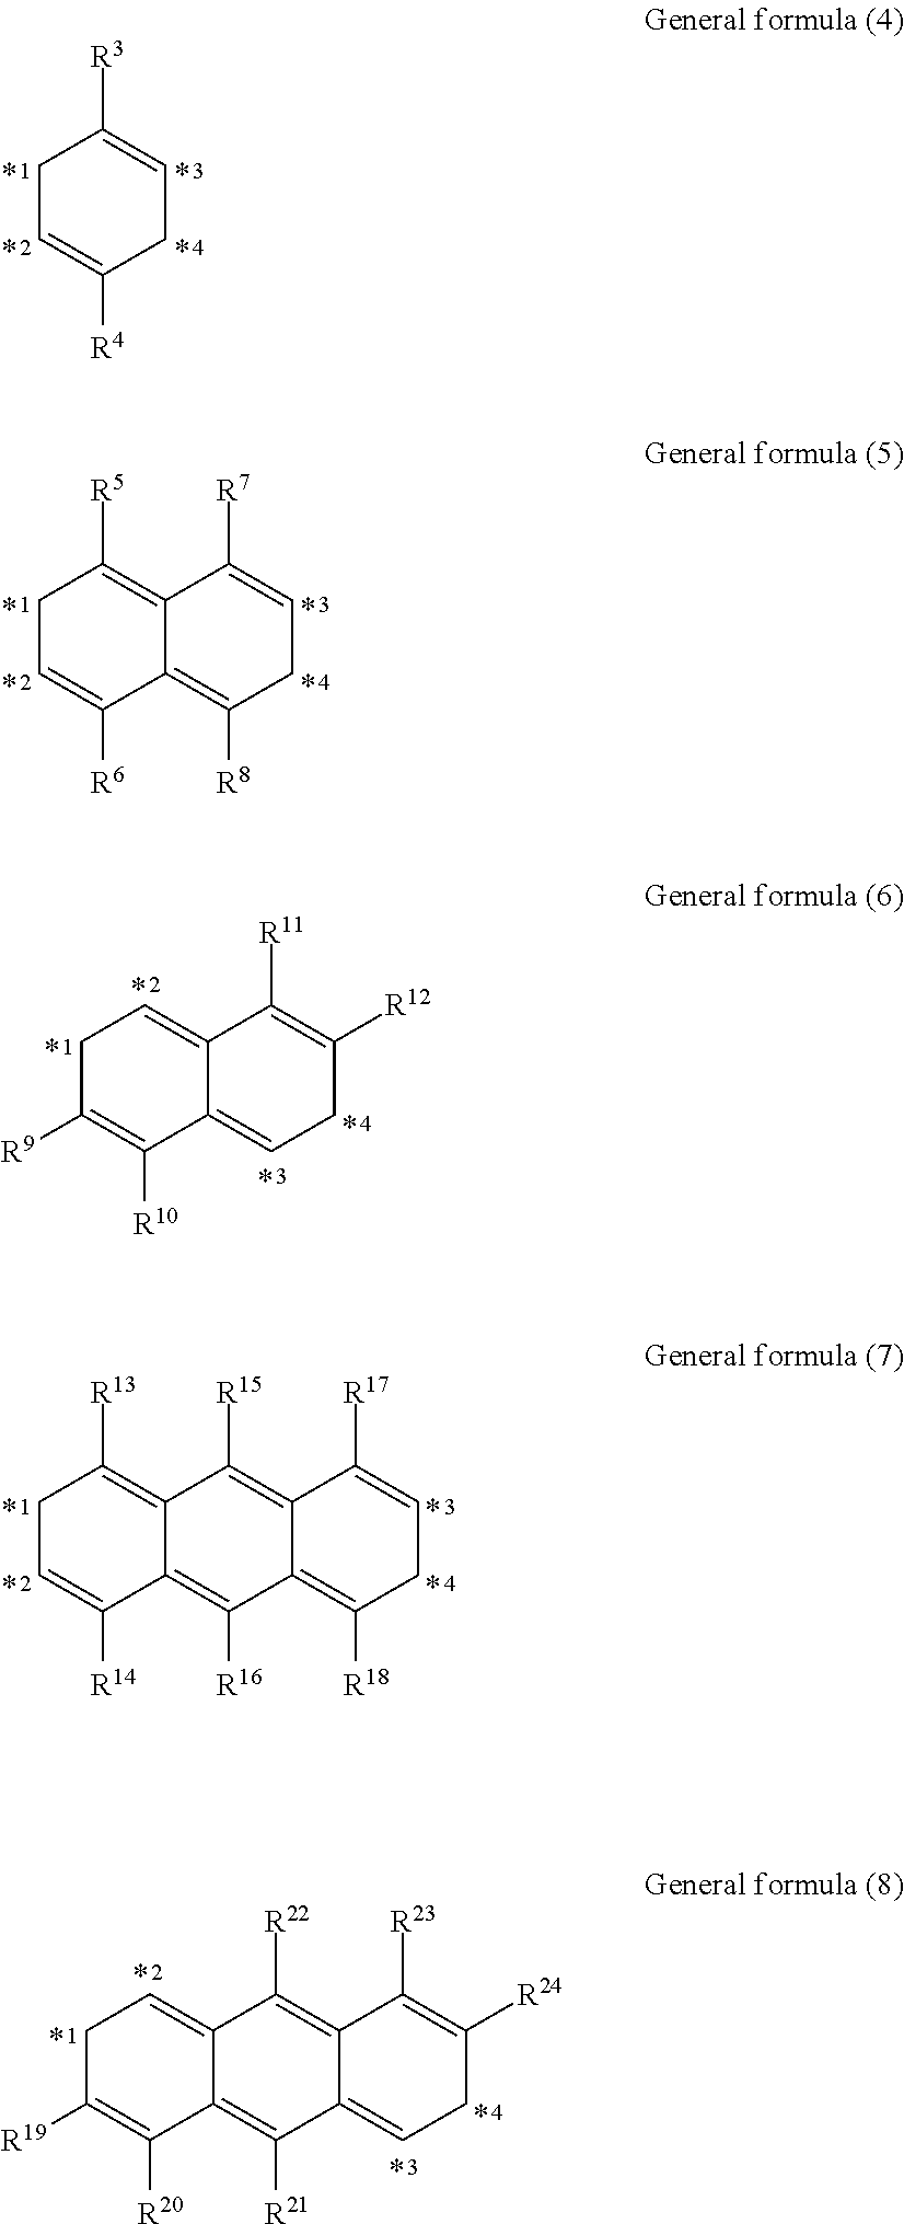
C1C=C([R4])CC=C1[R3].C1C=C([R6])C2=C([R8])CC=C([R7])C2=C1[R5].C1C([R9])=C([R10])C2=CCC([R12])=C([R11])C2=C1.C1C=C([R14])C2=C([R16])C3=C([R18])CC=C([R17])C3=C([R15])C2=C1[R13].C1C([R19])=C([R20])C2=C([R21])C3=CCC([R24])=C([R23])C3=C([R22])C2=C1
